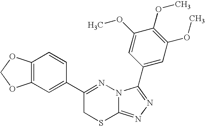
C12=C(C=C(C3=NN4C(=NN=C4C4=CC(OC)=C(OC)C(OC)=C4)SC3)C=C1)OCO2
